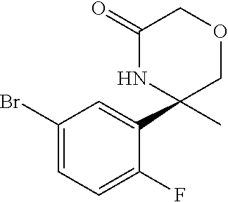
O=C1NC(C2=CC(Br)=CC=C2F)(C)COC1
